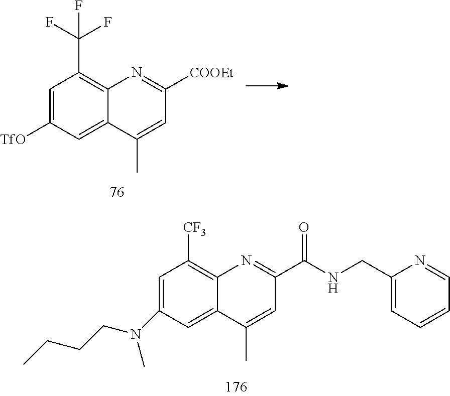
C1=C(N(CCCC)C)C=C2C(=C1[CF3])N=C(C(NCC1=CC=CC=N1)=O)C=C2C.C1=C([TfO])C=C2C(=C1C(F)(F)F)N=C([COOEt])C=C2C
